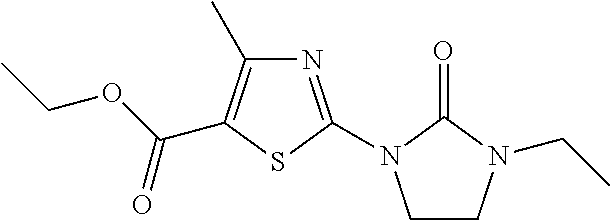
O=C1N(CC)CCN1C1=NC(C)=C(C(OCC)=O)S1
